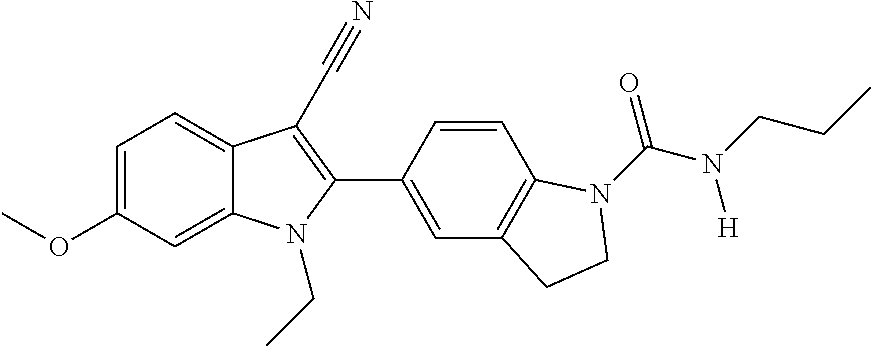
C1=C2C(=CC=C1OC)C(C#N)=C(C1=CC3=C(C=C1)N(C(N(CCC)[H])=O)CC3)N2CC
